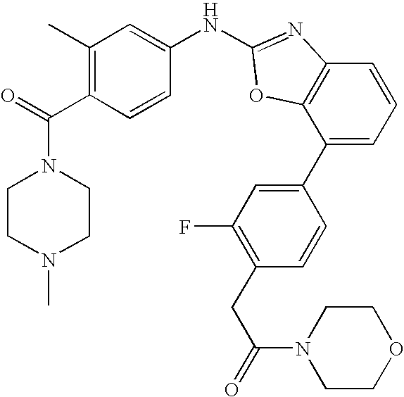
C1(C2=CC=CC3=C2OC(NC2=CC(C)=C(C(N4CCN(C)CC4)=O)C=C2)=N3)=CC(F)=C(CC(N2CCOCC2)=O)C=C1
